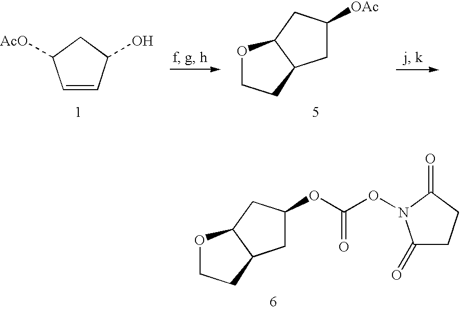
C1=CC(O)CC1[AcO].O1CCC2C1CC([OAc])C2.O1CCC2C1CC(OC(ON1C(=O)CCC1=O)=O)C2
